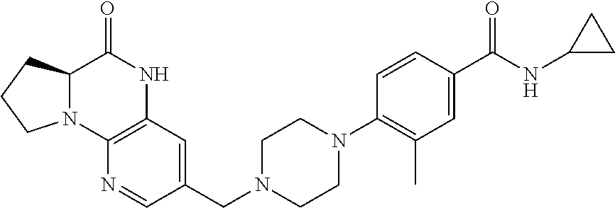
C12=C(C=C(CN3CCN(C4=C(C)C=C(C(NC5CC5)=O)C=C4)CC3)C=N1)NC(=O)C1N2CCC1
